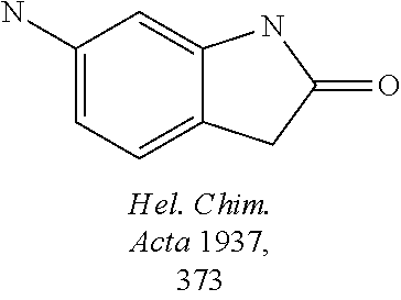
C1(N)=CC=C2C(=C1)NC(=O)C2
